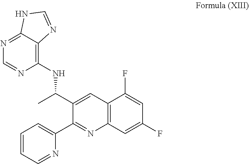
C1=C(C(NC2=C3C(=NC=N2)NC=N3)C)C(C2=CC=CC=N2)=NC2=C1C(F)=CC(F)=C2
